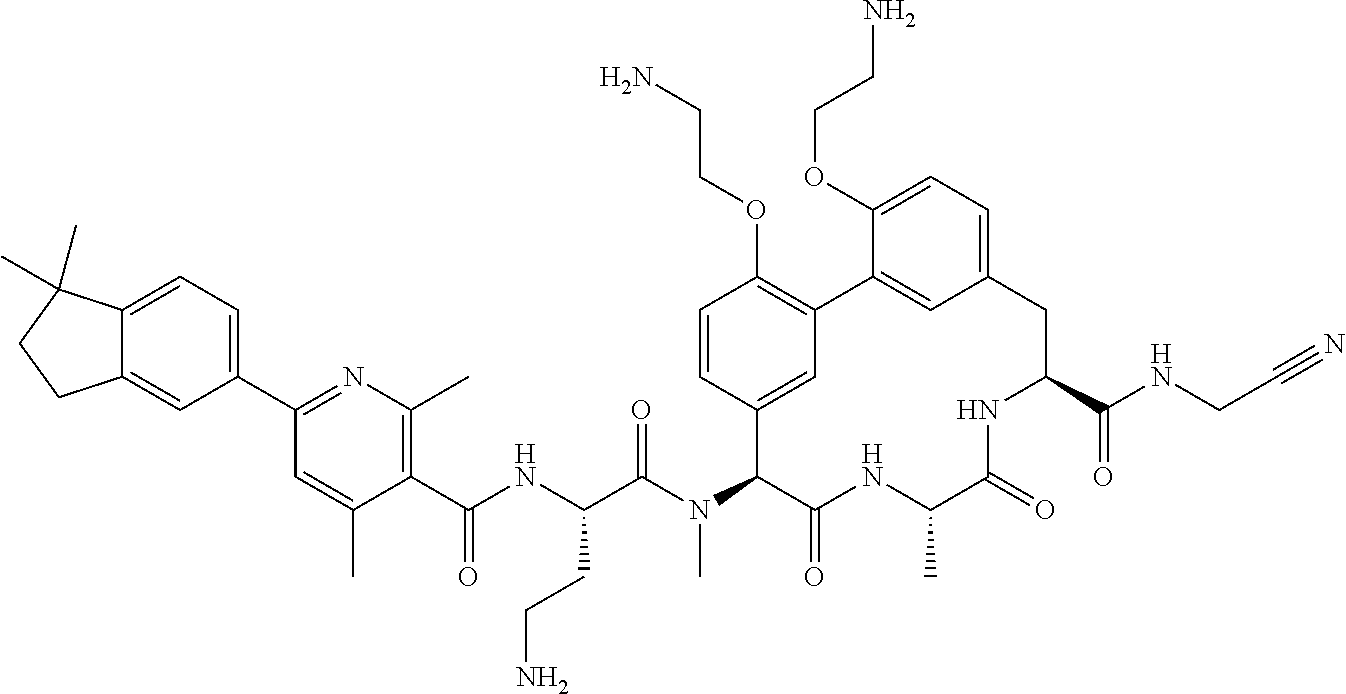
C1(C(NC(C(N(C2C(=O)NC(C)C(=O)NC(C(NCC#N)=O)CC3=CC=C(OCCN)C(=C3)C3=C(OCCN)C=CC2=C3)C)=O)CCN)=O)=C(C)N=C(C2=CC=C3C(=C2)CCC3(C)C)C=C1C
